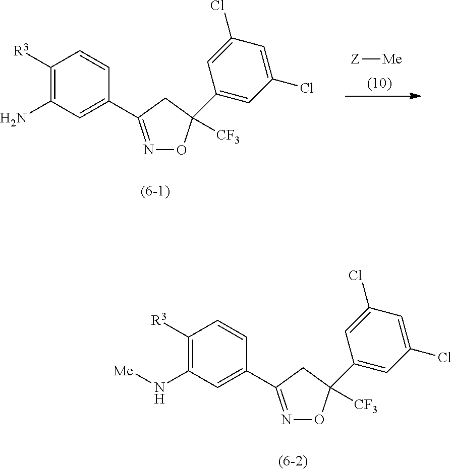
C1([R3])=C(N)C=C(C2=NOC([CF3])(C3=CC(Cl)=CC(Cl)=C3)C2)C=C1.[Z][Me].C1([R3])=C(N[Me])C=C(C2=NOC([CF3])(C3=CC(Cl)=CC(Cl)=C3)C2)C=C1
